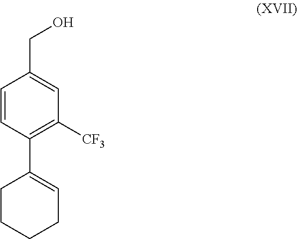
C1=CC(C2=CCCCC2)=C([CF3])C=C1CO
